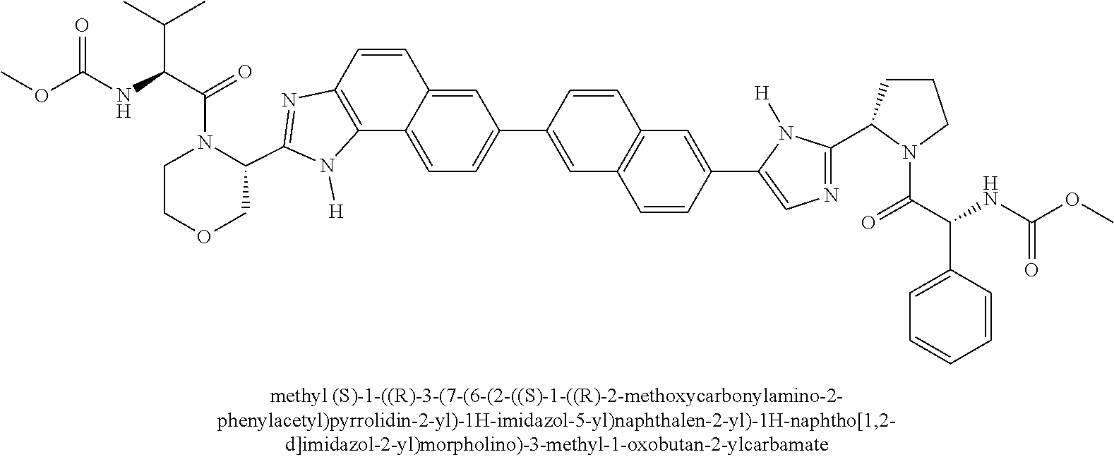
CC(C)C(C(=O)N1CCOCC1C1=NC2=C(C3=CC=C(C4=CC5=C(C=C4)C=C(C4=CN=C(C6CCCN6C(C(NC(OC)=O)C6=CC=CC=C6)=O)N4[H])C=C5)C=C3C=C2)N1[H])NC(OC)=O
